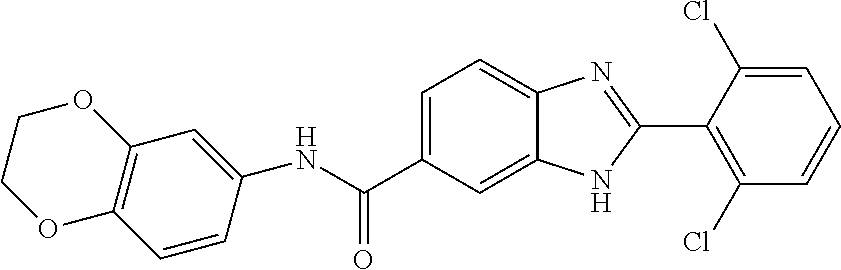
N(C(C1=CC=C2C(=C1)NC(C1=C(Cl)C=CC=C1Cl)=N2)=O)C1=CC2=C(C=C1)OCCO2
